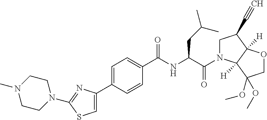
C1=C(C2=CC=C(C(NC(C(N3CC(C#C)C4([H])C3([H])C(OC)(OC)CO4)=O)CC(C)C)=O)C=C2)N=C(N2CCN(C)CC2)S1
